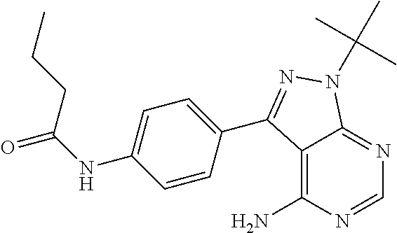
C1=NC(N)=C2C(=N1)N(C(C)(C)C)N=C2C1=CC=C(NC(=O)CCC)C=C1
